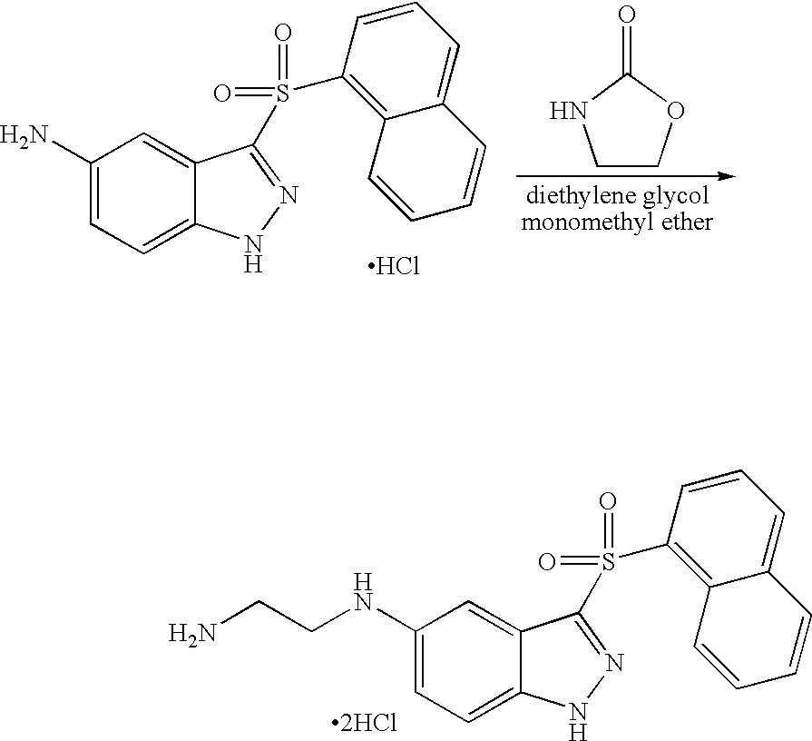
C1(NCCN)=CC=C2C(=C1)C(S(=O)(=O)C1=C3C(=CC=C1)C=CC=C3)=NN2.[2HCl].C1COC(=O)N1.C1(N)=CC=C2C(=C1)C(S(=O)(=O)C1=C3C(=CC=C1)C=CC=C3)=NN2.Cl
